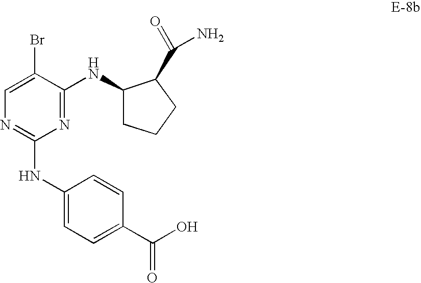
C1=C(Br)C(NC2CCCC2C(=O)N)=NC(NC2=CC=C(C(=O)O)C=C2)=N1
